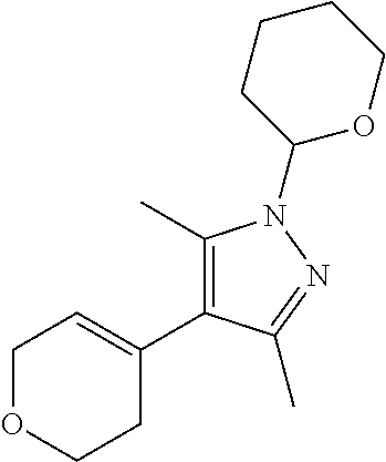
C1(C)=C(C2=CCOCC2)C(C)=NN1C1OCCCC1
